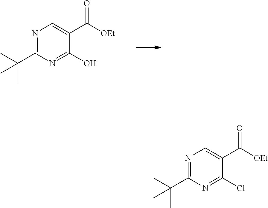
C1(C([OEt])=O)=CN=C(C(C)(C)C)N=C1O.C1(C([OEt])=O)=CN=C(C(C)(C)C)N=C1Cl
